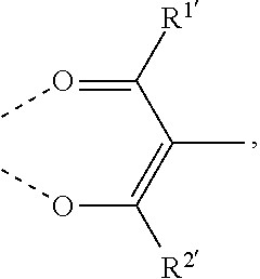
O(C(=C(C(=OC)[R1])C)[R2])C
